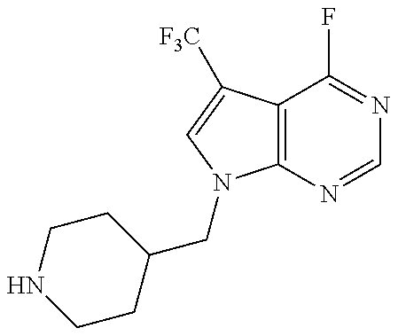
C1CC(CN2C3=C(C([F3C])=C2)C(F)=NC=N3)CCN1
